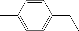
CC1=CC=C(CC)C=C1
